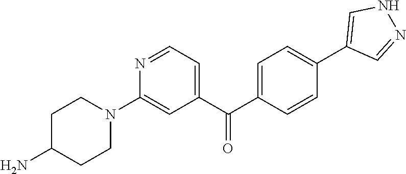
C1(C(C2=CC=C(C3=CNN=C3)C=C2)=O)=CC=NC(N2CCC(N)CC2)=C1
